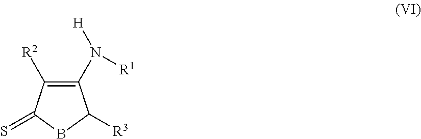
C1(N([H])[R1])=C([R2])C(=S)BC1[R3]
